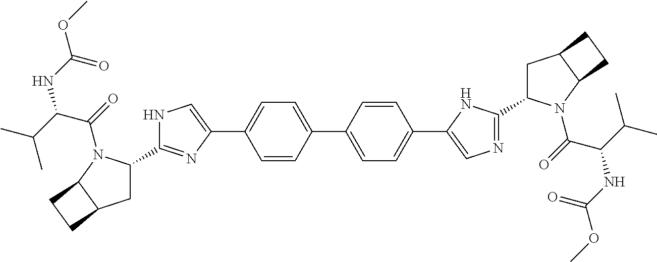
C1=CC(C2=CC=C(C3=CN=C(C4CC5C(N4C(=O)C(C(C)C)NC(OC)=O)CC5)N3)C=C2)=CC=C1C1=CNC(C2CC3C(N2C(=O)C(C(C)C)NC(OC)=O)CC3)=N1
